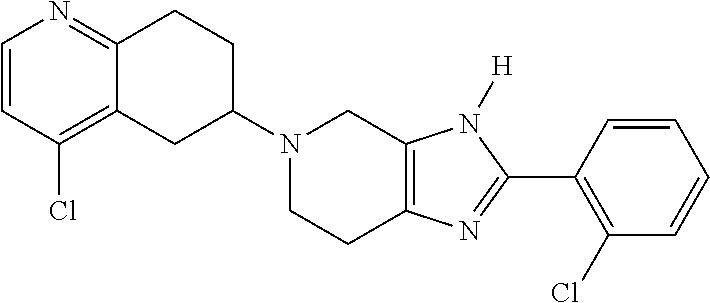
C12=NC=CC(Cl)=C1CC(N1CCC3=C(C1)N([H])C(C1=C(Cl)C=CC=C1)=N3)CC2
